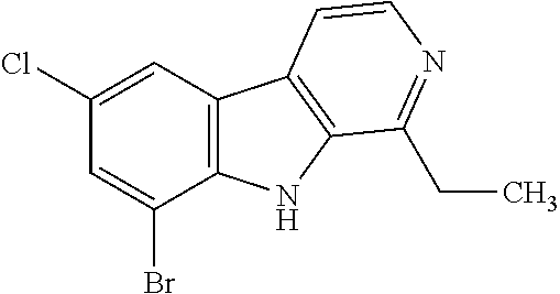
C12=C(NC3=C1C=CN=C3CC)C(Br)=CC(Cl)=C2
